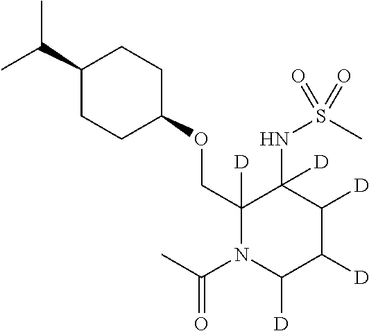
C1(C(C)C)CCC(OCC2([D])N(C(C)=O)C([D])C([D])C([D])C2(NS(C)(=O)=O)[D])CC1
